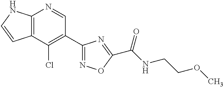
C12=C(C(Cl)=C(C3=NOC(C(NCCOC)=O)=N3)C=N1)C=CN2
